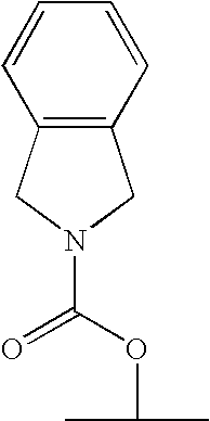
C1=CC2=C(C=C1)CN(C(=O)OC(C)C)C2
